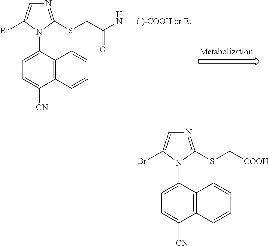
C1=C(N2C(SC[COOH])=NC=C2Br)C2=C(C([CN])=C1)C=CC=C2.C1=C(N2C(SCC(N[( )-COOH or Et])=O)=NC=C2Br)C2=C(C([CN])=C1)C=CC=C2
